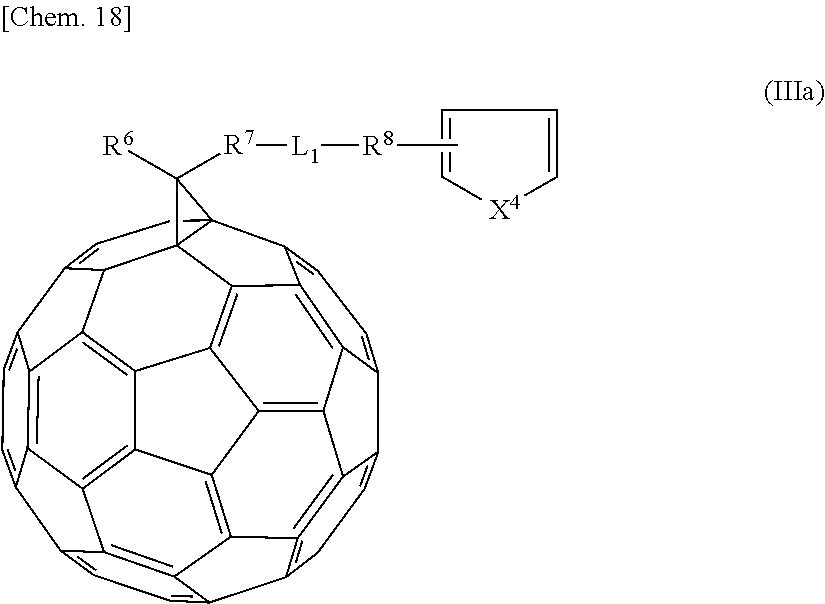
C1=C2C3=C4=C(C1)C1=CC=C5C6=C1C4=C1C4=C3C3=C7C8=C4C4=C9C%10=C(C6=C14)C5=CC=C%10C1=CCC4(C7=CC=C23)C8(C91)C4([R6])[R7][L1][R8]C.C1=C[X4]C=C1
